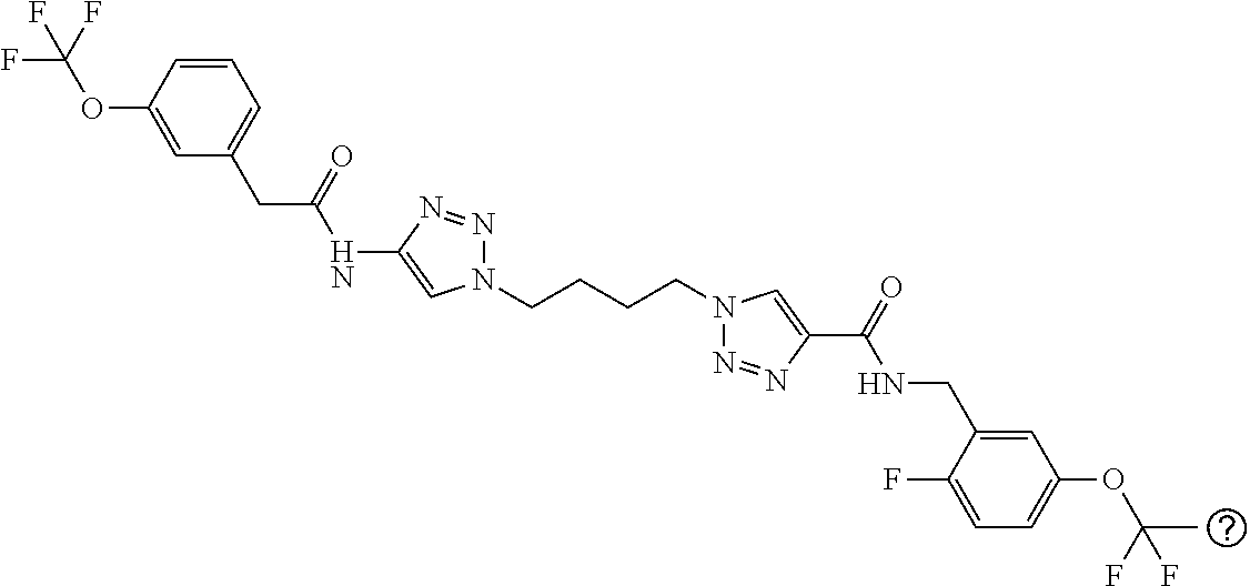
C1(NC(CC2=CC=CC(OC(F)(F)F)=C2)=O)=CN(CCCCN2N=NC(C(=O)NCC3=CC(OC(C)(F)F)=CC=C3F)=C2)N=N1
